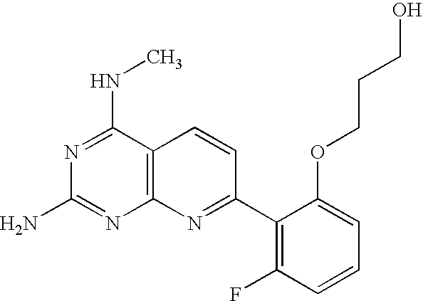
C12=C(C(NC)=NC(N)=N1)C=CC(C1=C(F)C=CC=C1OCCCO)=N2
